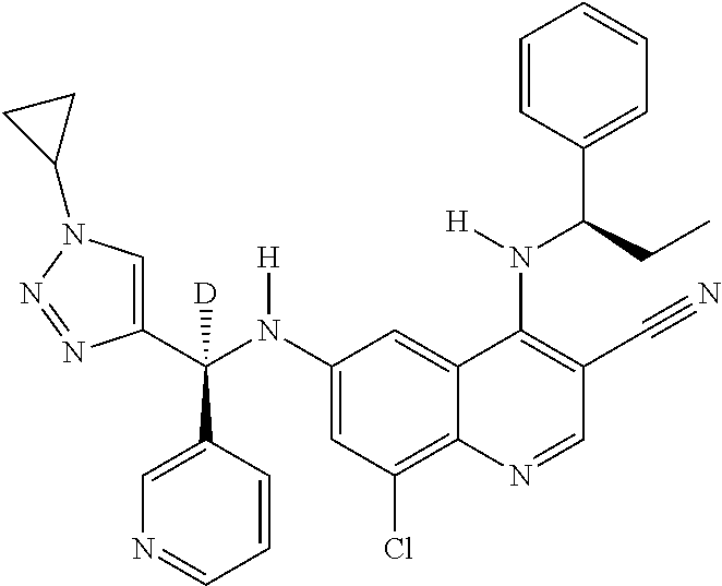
C1(N(C(C2=CN(C3CC3)N=N2)(C2=CN=CC=C2)[D])[H])=CC(Cl)=C2C(=C1)C(N(C(C1=CC=CC=C1)CC)[H])=C(C#N)C=N2
